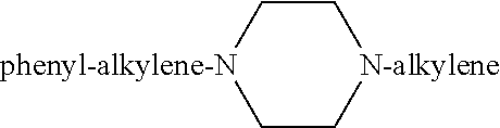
C1C[phenyl-alkylene-N]CC[N-alkylene]1
